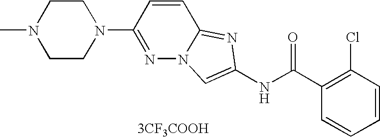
[3CF3COOH].C1=CC=CC(Cl)=C1C(NC1=CN2N=C(N3CCN(C)CC3)C=CC2=N1)=O
